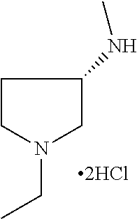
C1CN(CC)CC1NC
